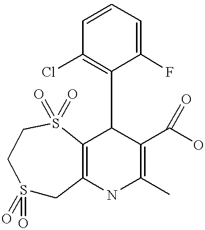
S1(=O)(=O)CC2=C(S(=O)(=O)CC1)C(C1=C(Cl)C=CC=C1F)C(C(O)=O)=C(C)N2
